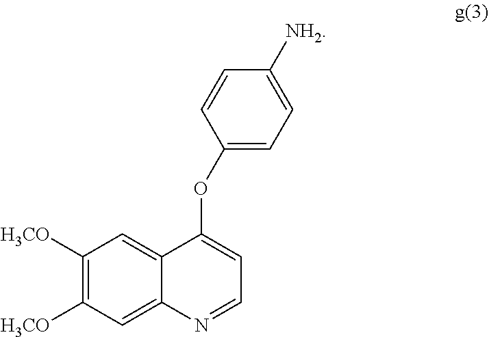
C1=C2C(=CC([H3CO])=C1[H3CO])C(OC1=CC=C([NH2])C=C1)=CC=N2
